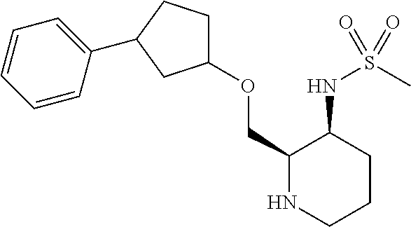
C1(OCC2NCCCC2NS(C)(=O)=O)CCC(C2=CC=CC=C2)C1
